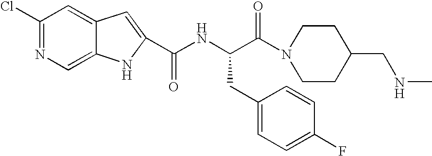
C1(Cl)=NC=C2C(=C1)C=C(C(NC(C(=O)N1CCC(CNC)CC1)CC1=CC=C(F)C=C1)=O)N2
